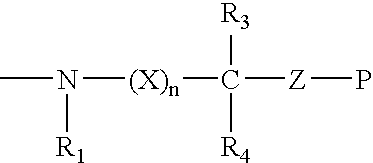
CN([R1])[(X)n]C([R3])([R4])[Z]P
